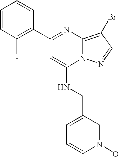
C1(C2=C(F)C=CC=C2)=NC2=C(Br)C=NN2C(NCC2=CC=CN(O)=C2)=C1
